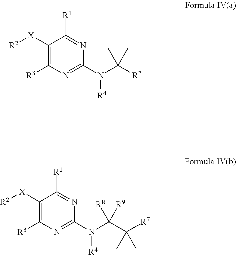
C1([X][R2])=C([R3])N=C(N(C([R7])(C)C)[R4])N=C1[R1].C1([X][R2])=C([R3])N=C(N(C(C([R7])(C)C)([R9])[R8])[R4])N=C1[R1]
